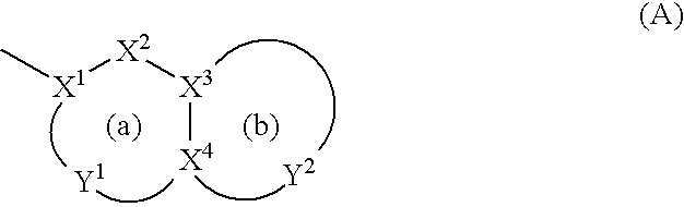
C[X1][X2][X3][X4]
